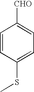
C1=CC(SC)=CC=C1[CHO]
